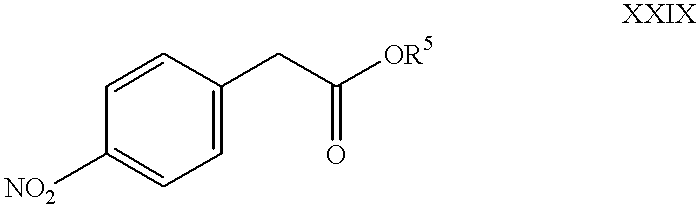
C1=CC(CC([OR5])=O)=CC=C1[NO2]
